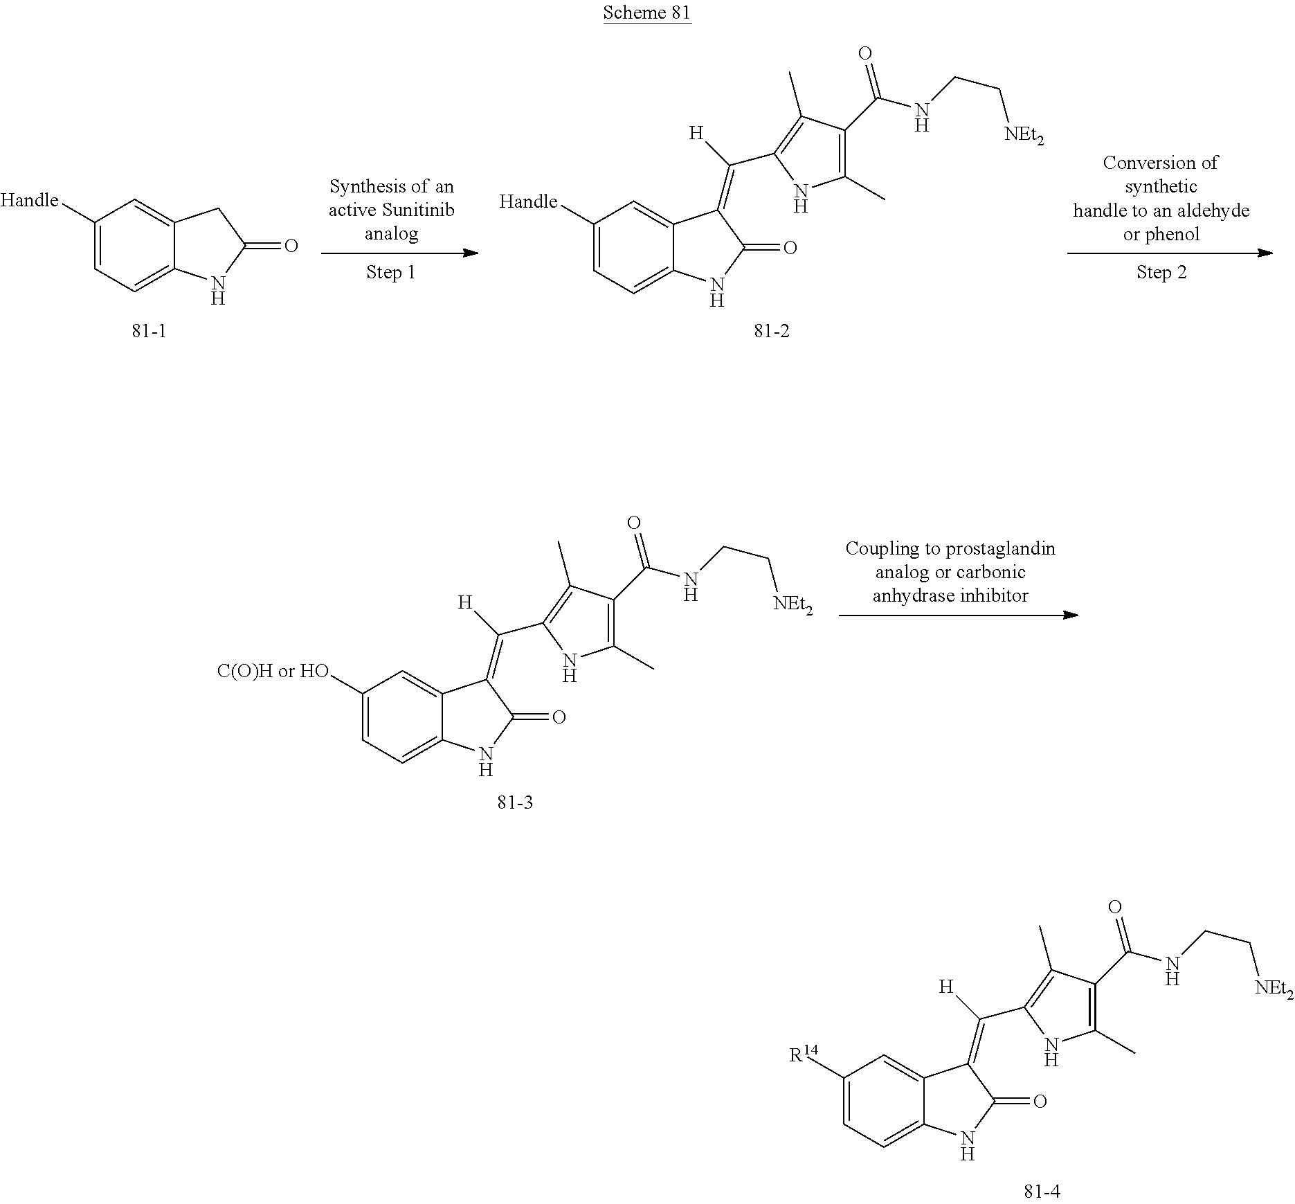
C1([Handle])=CC=C2C(=C1)CC(=O)N2.C1([Handle])=CC=C2C(=C1)C(=C([H])C1=C(C)C(C(NCC[NEt2])=O)=C(C)N1)C(=O)N2.C1([C(O)H or HO])=CC=C2C(=C1)C(=C([H])C1=C(C)C(C(NCC[NEt2])=O)=C(C)N1)C(=O)N2.C1([R14])=CC=C2C(=C1)C(=C([H])C1=C(C)C(C(NCC[NEt2])=O)=C(C)N1)C(=O)N2
